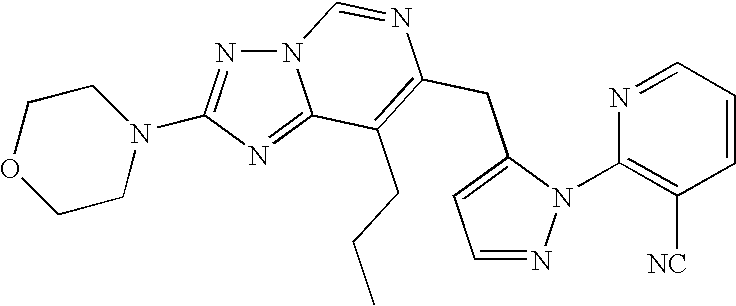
N12N=C(N3CCOCC3)N=C1C(CCC)=C(CC1=CC=NN1C1=C([NC])C=CC=N1)N=C2
